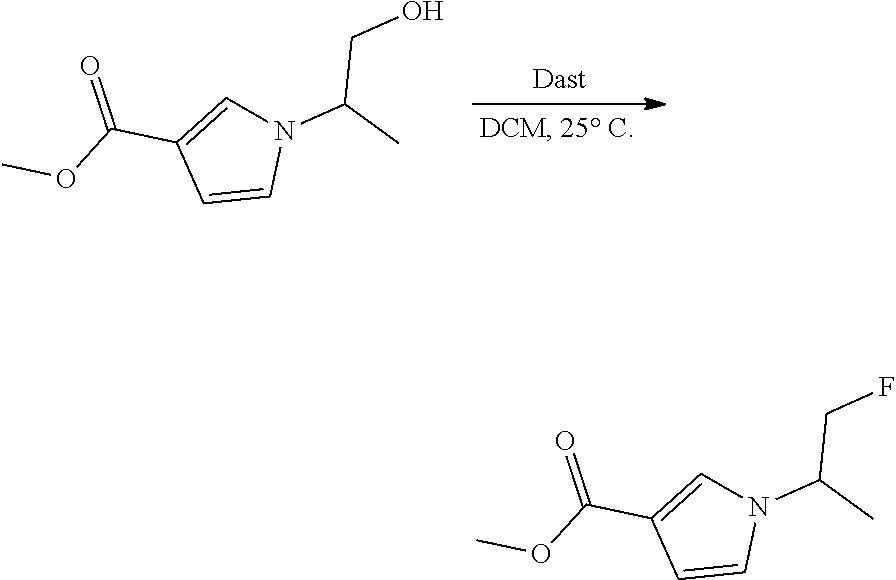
C1=CN(C(C)CO)C=C1C(OC)=O.C1=CN(C(C)CF)C=C1C(OC)=O
